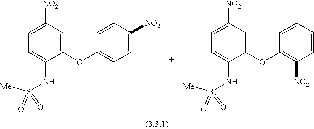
C1=C(OC2=CC=C([NO2])C=C2)C(NS([Me])(=O)=O)=CC=C1[NO2].C1=C(OC2=C([NO2])C=CC=C2)C(NS([Me])(=O)=O)=CC=C1[NO2]
